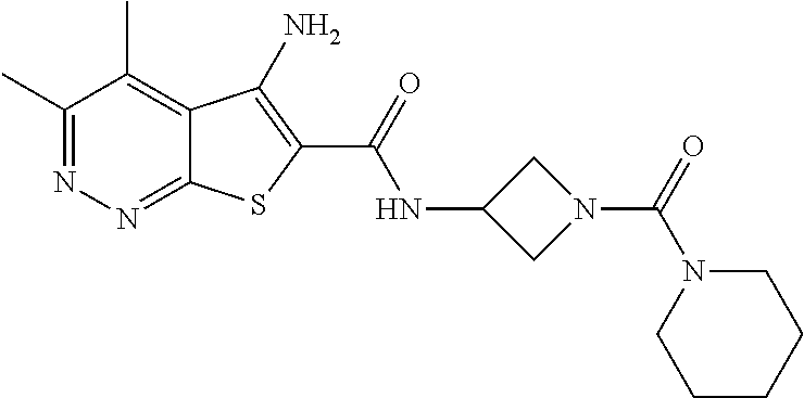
C1(C)=NN=C2C(=C1C)C(N)=C(C(=O)NC1CN(C(=O)N3CCCCC3)C1)S2
